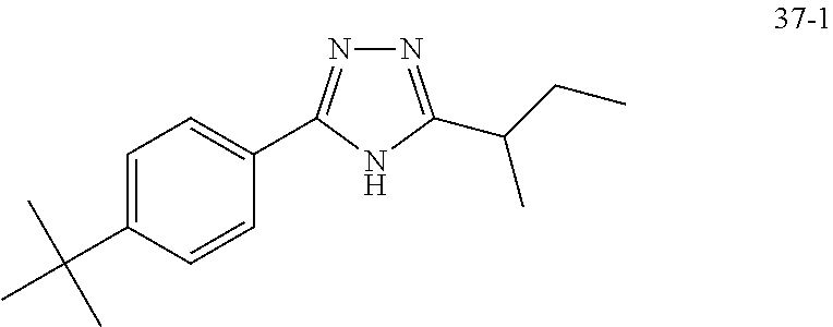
N1=C(C(CC)C)NC(C2=CC=C(C(C)(C)C)C=C2)=N1
